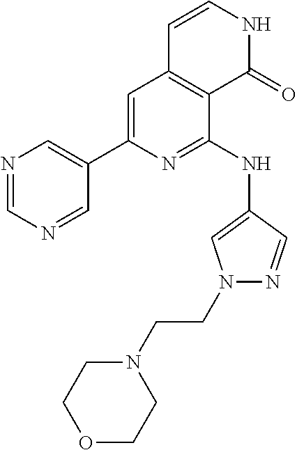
C1(C2=CC3=C(C(NC4=CN(CCN5CCOCC5)N=C4)=N2)C(=O)NC=C3)=CN=CN=C1
